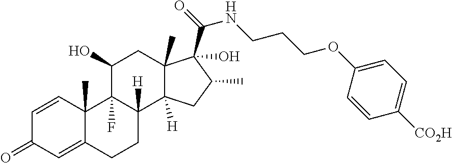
O(CCCNC(C1(O)C2(C)C([H])(C3([H])CCC4=CC(=O)C=CC4(C)C3(F)C(O)C2)CC1C)=O)C1=CC=C([CO2H])C=C1
